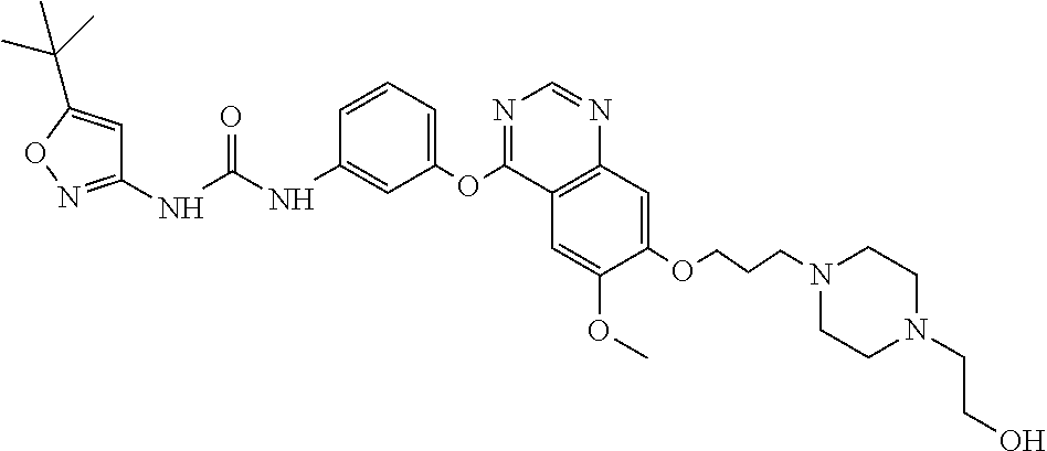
C1(NC(NC2=CC(OC3=NC=NC4=C3C=C(OC)C(OCCCN3CCN(CCO)CC3)=C4)=CC=C2)=O)=NOC(C(C)(C)C)=C1
